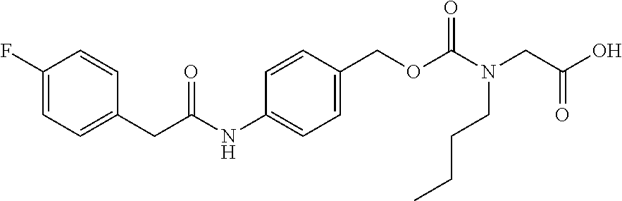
C1(F)=CC=C(CC(=O)NC2=CC=C(COC(=O)N(CC(O)=O)CCCC)C=C2)C=C1
